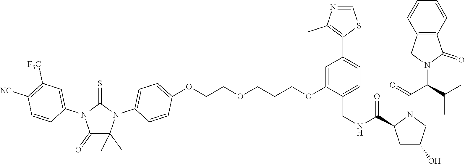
O(CCOCCCOC1=CC(C2=C(C)N=CS2)=CC=C1CNC(C1CC(O)CN1C(C(N1C(=O)C2=C(C1)C=CC=C2)C(C)C)=O)=O)C1=CC=C(N2C(C)(C)C(=O)N(C3=CC([F3C])=C([NC])C=C3)C2=S)C=C1
